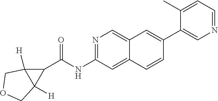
N1=C(NC(C2C3([H])C2([H])COC3)=O)C=C2C(=C1)C=C(C1=CN=CC=C1C)C=C2
